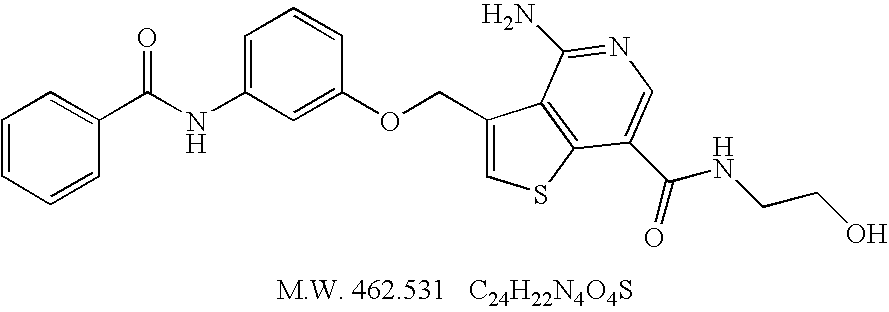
N(C1=CC=CC(OCC2=CSC3=C2C(N)=NC=C3C(=O)NCCO)=C1)C(C1=CC=CC=C1)=O
